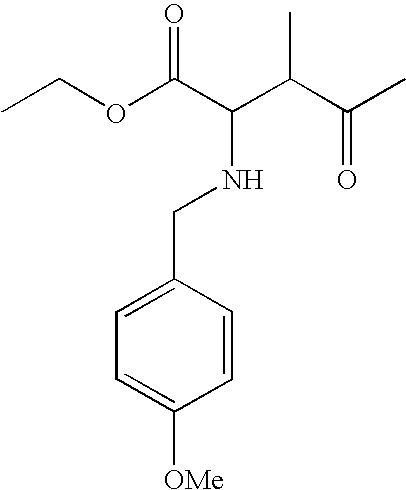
CCOC(C(C(C(C)=O)C)NCC1=CC=C([OMe])C=C1)=O
